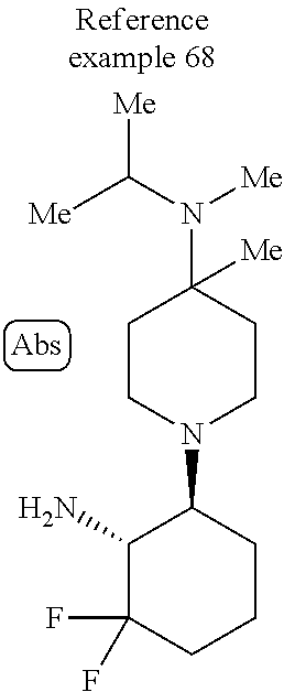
NC1C(F)(F)CCCC1N1CCC(N(C([Me])[Me])[Me])([Me])CC1
